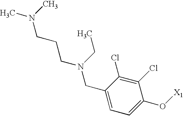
C1(CN(CCCN(C)C)CC)=CC=C(O[X1])C(Cl)=C1Cl
